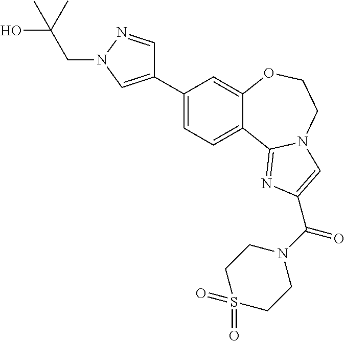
C1(C2=CN(CC(O)(C)C)N=C2)=CC=C2C(=C1)OCCN1C2=NC(C(N2CCS(=O)(=O)CC2)=O)=C1
